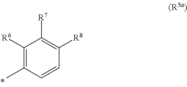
C1([R6])=C(C)C=CC([R8])=C1[R7]
